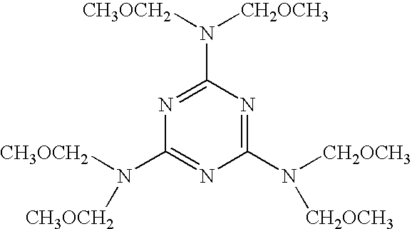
N1=C(N([CH3OCH2])[CH2OCH3])N=C(N([CH2OCH3])[CH2OCH3])N=C1N([CH3OCH2])[CH3OCH2]
